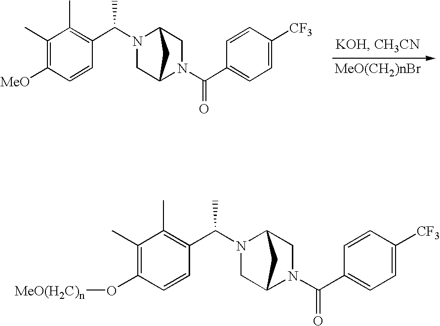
C1(C)=C([MeO])C=CC(C(C)N2CC3N(C(=O)C4=CC=C([CF3])C=C4)CC2C3)=C1C.C1(C)=C(O[MeO(H2C)n])C=CC(C(N2CC3N(C(C4=CC=C([CF3])C=C4)=O)CC2C3)C)=C1C
